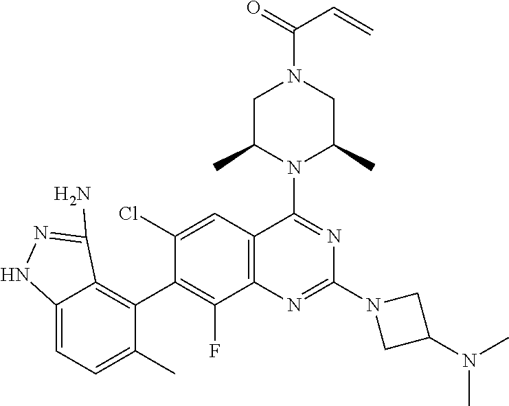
C12=C(C=C(Cl)C(C3=C4C(=CC=C3C)NN=C4N)=C1F)C(N1C(C)CN(C(=O)C=C)CC1C)=NC(N1CC(N(C)C)C1)=N2
